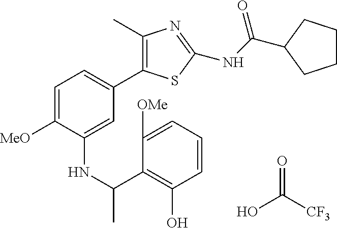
C1=C([MeO])C(NC(C2=C(O)C=CC=C2[OMe])C)=CC(C2=C(C)N=C(NC(=O)C3CCCC3)S2)=C1.OC([CF3])=O
